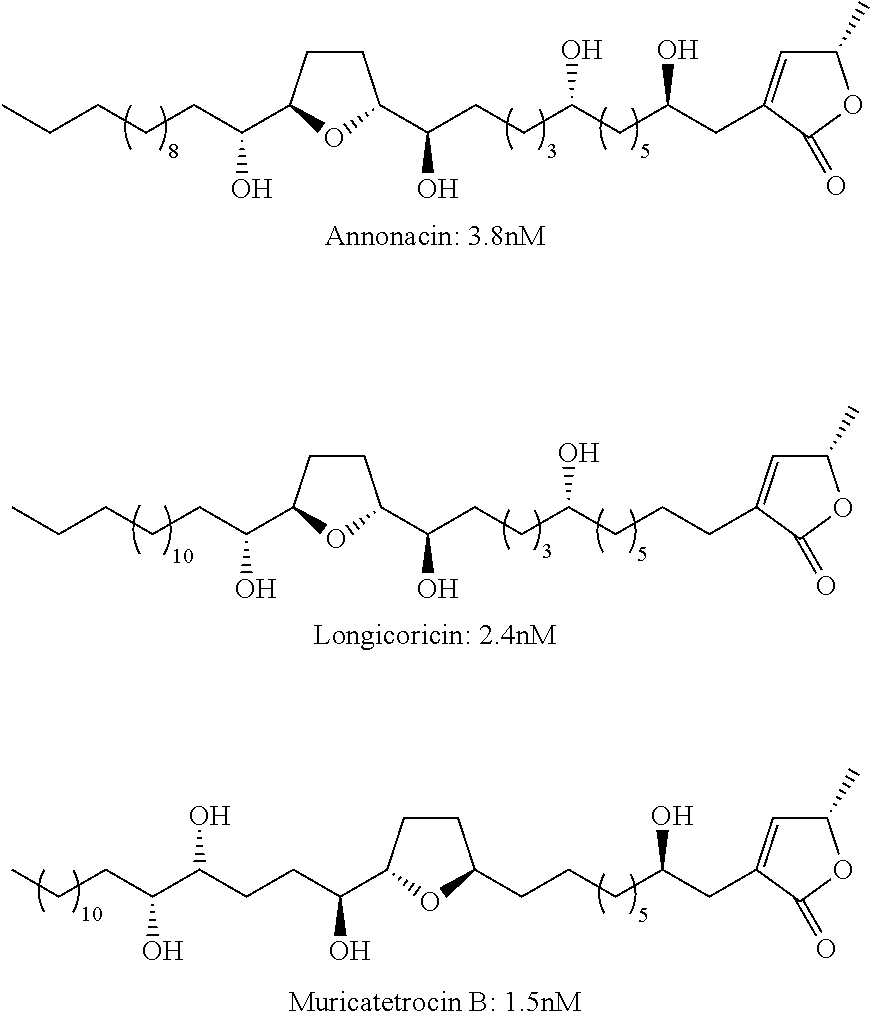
C1CC(C(CCC(C(CCC)O)O)O)OC1CCCC(CC1=CC(C)OC1=O)O.C1CC(C(CCCCC)O)OC1C(O)CCC(CCCC1=CC(C)OC1=O)O.C1CC(C(CCCCC)O)OC1C(O)CCC(CC(CC1=CC(C)OC1=O)O)O
